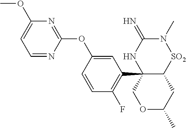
C1=NC(OC2=CC(C34C([SO2]N(C)C(=N)N3)CC(C)OC4)=C(F)C=C2)=NC(OC)=C1
